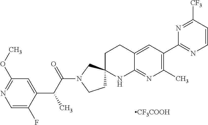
C1=C(F)C(C(C(N2CCC3(C2)CCC2=CC(C4=NC=CC([CF3])=N4)=C(C)N=C2N3)=O)C)=CC(OC)=N1.[CF3COOH]
